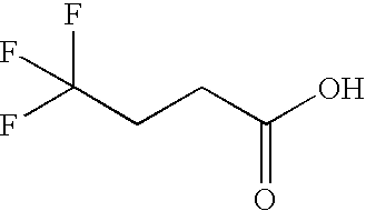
C(CCC(O)=O)(F)(F)F
